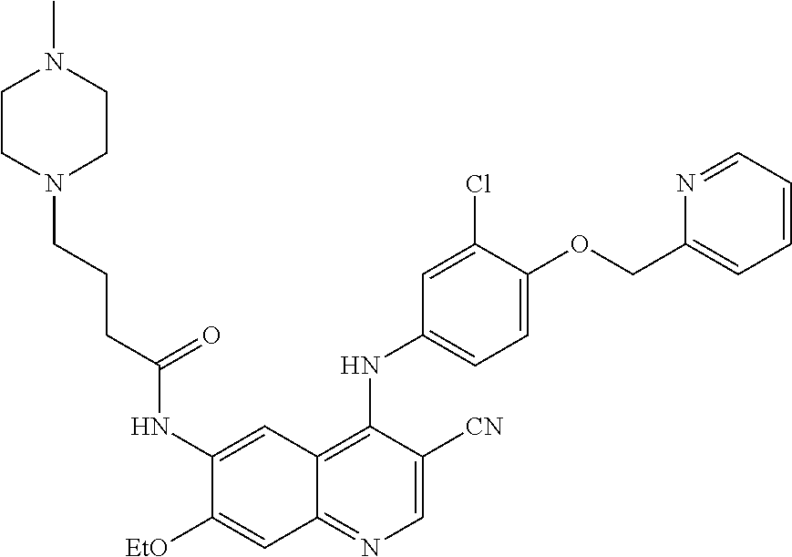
C1(NC(CCCN2CCN(C)CC2)=O)=CC2=C(NC3=CC=C(OCC4=CC=CC=N4)C(Cl)=C3)C([CN])=CN=C2C=C1[OEt]
